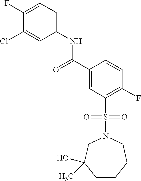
C1(F)=CC=C(NC(=O)C2=CC(S(=O)(=O)N3CC(O)(C)CCCC3)=C(F)C=C2)C=C1Cl
